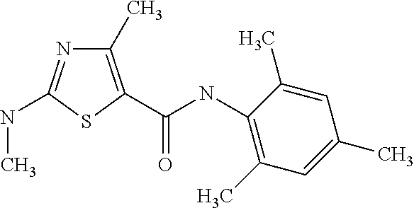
C1(C)=C(C(NC2=C(C)C=C(C)C=C2C)=O)SC(NC)=N1
